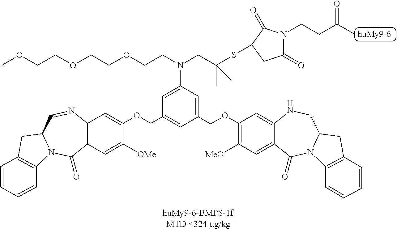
C12=C(C=C([OMe])C(OCC3=CC(COC4=C([MeO])C=C5C(=C4)NCC4N(C5=O)C5=C(C4)C=CC=C5)=CC(N(CCOCCOCCOC)CC(SC4C(=O)N(CCC(C)=O)C(=O)C4)(C)C)=C3)=C1)C(=O)N1C(C=N2)CC2=C1C=CC=C2
